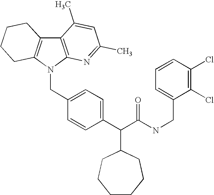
C12=C(N(CC3=CC=C(C(C(NCC4=CC=CC(Cl)=C4Cl)=O)C4CCCCCC4)C=C3)C3=C1CCCC3)N=C(C)C=C2C
